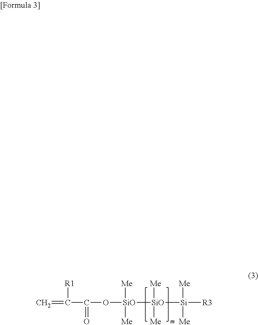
C=C([R1])C(=O)O[SiO]([Me])([Me])[SiO]([Me])([Me])[Si]([Me])([Me])[R3]
